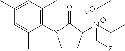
[Y].C1CC([N+](C[Z])(CC)CC)C(=O)N1C1=C(C)C=C(C)C=C1C
